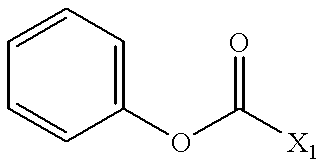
C1(OC([X1])=O)=CC=CC=C1
